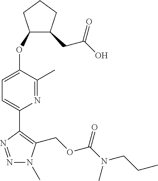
N1=NC(C2=CC=C(OC3C(CC(=O)O)CCC3)C(C)=N2)=C(COC(N(C)CCC)=O)N1C
